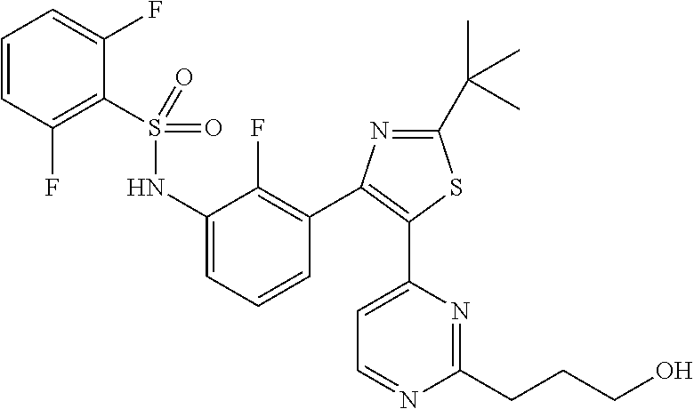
S(=O)(=O)(NC1=CC=CC(C2=C(C3=CC=NC(CCCO)=N3)SC(C(C)(C)C)=N2)=C1F)C1=C(F)C=CC=C1F
